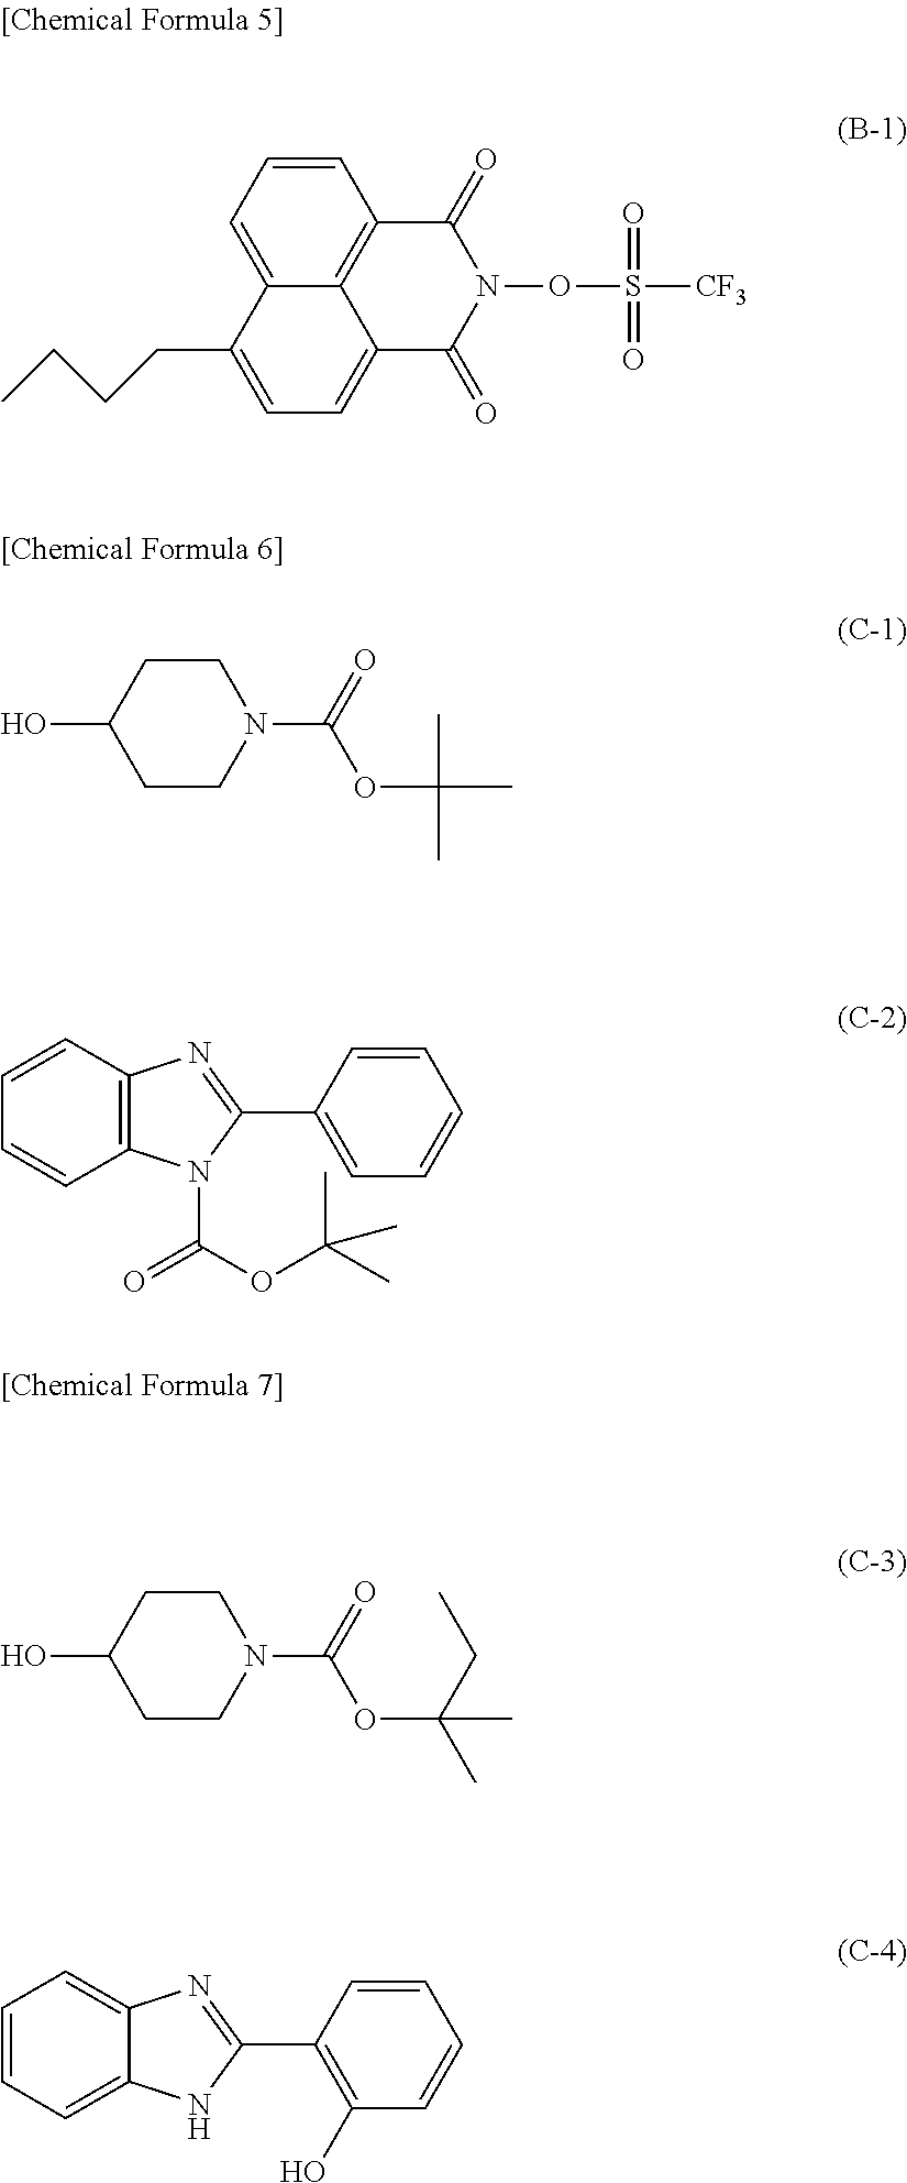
C1=CC=C2C3=C1C(=O)N(OS([CF3])(=O)=O)C(=O)C3=CC=C2CCCC.C1CN(C(=O)OC(C)(C)C)CCC1O.C1=CC2=C(C=C1)N=C(C1=CC=CC=C1)N2C(OC(C)(C)C)=O.C1CN(C(=O)OC(C)(CC)C)CCC1O.C1=CC=C2C(=C1)N=C(C1=C(O)C=CC=C1)N2
